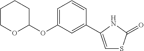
C1COC(OC2=CC=CC(C3=CSC(=O)N3)=C2)CC1
